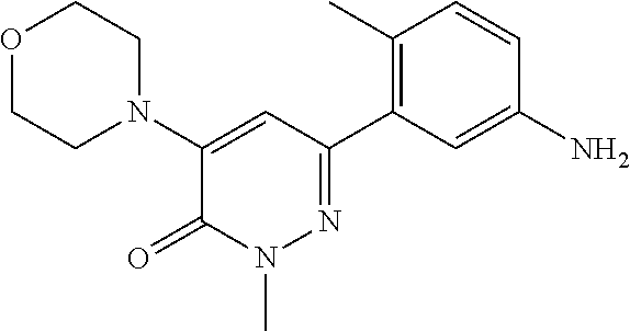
O1CCN(C2=CC(C3=C(C)C=CC(N)=C3)=NN(C)C2=O)CC1
